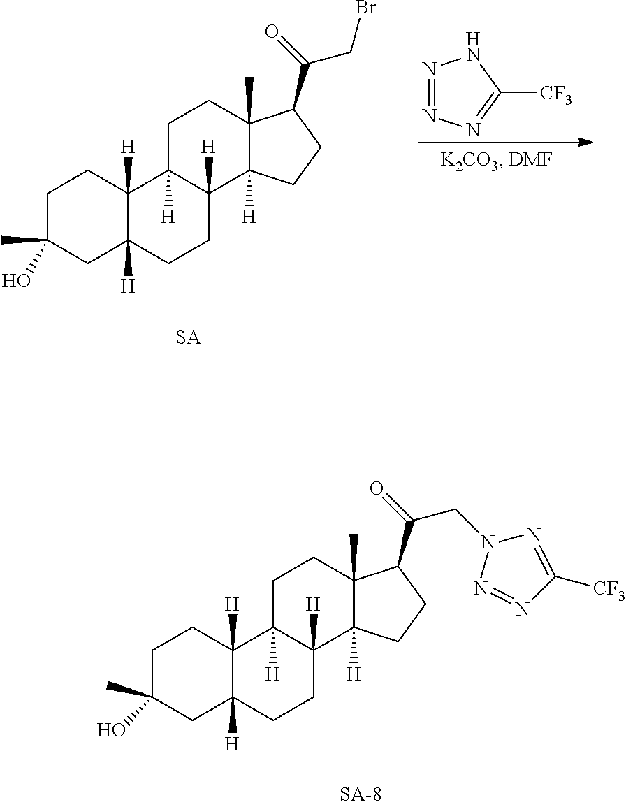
N1=NN=C([CF3])N1.C1C(C)(O)CC2([H])C([H])(C1)C1([H])C([H])(CC2)C2([H])C(C)(CC1)C(C(CBr)=O)CC2.C1C(C)(O)CC2([H])C([H])(C1)C1([H])C([H])(CC2)C2([H])C(C)(CC1)C(C(CN1N=NC([CF3])=N1)=O)CC2
